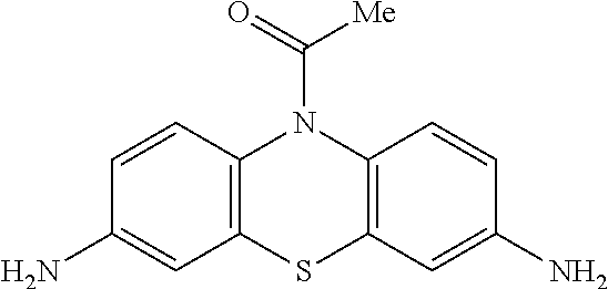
C1=CC2=C(C=C1N)SC1=C(N2C(=O)[Me])C=CC(N)=C1
